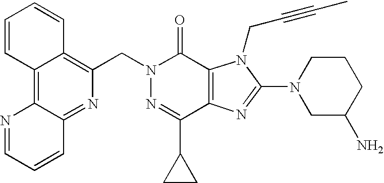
N1=C(C2CC2)C2=C(C(=O)N1CC1=C3C(=C4C(=N1)C=CC=N4)C=CC=C3)N(CC#CC)C(N1CC(N)CCC1)=N2
